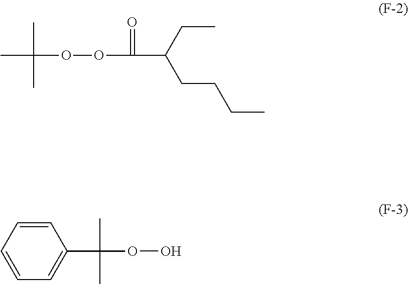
C(CCC)C(CC)C(=O)OOC(C)(C)C.OOC(C)(C)C1=CC=CC=C1
